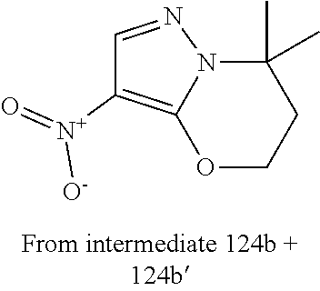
C1=NN2C(=C1[N+](=O)[O-])OCCC2(C)C
